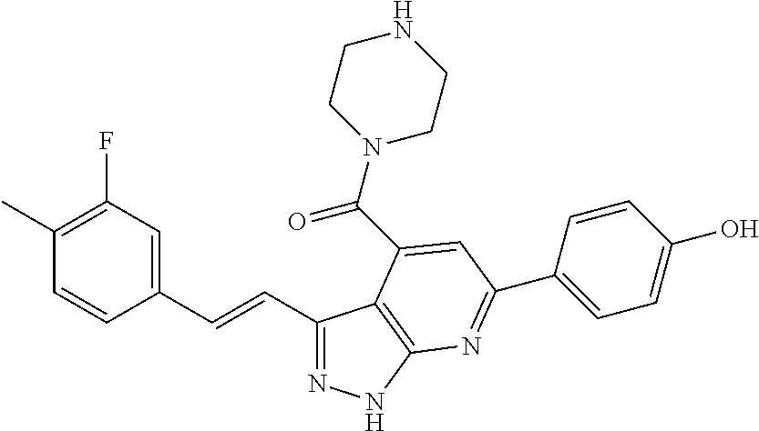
C1(C=CC2=CC(F)=C(C)C=C2)=NNC2=C1C(C(N1CCNCC1)=O)=CC(C1=CC=C(O)C=C1)=N2
